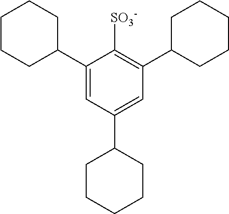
C1CCC(C2=CC(C3CCCCC3)=CC(C3CCCCC3)=C2[SO3-])CC1
